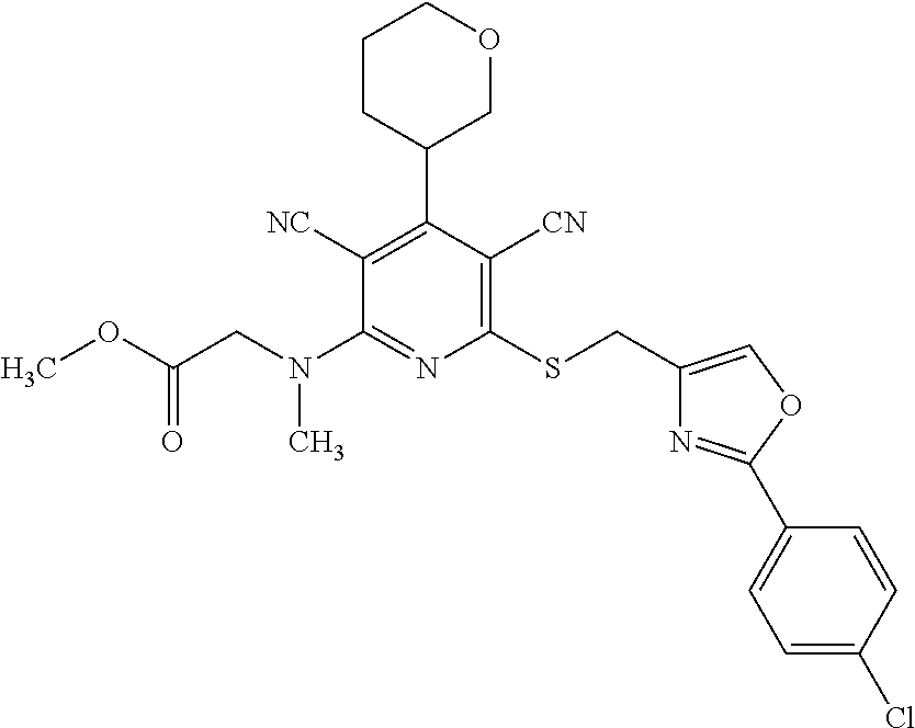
C1(CSC2=C([CN])C(C3COCCC3)=C([NC])C(N(CC(OC)=O)C)=N2)=COC(C2=CC=C(Cl)C=C2)=N1
